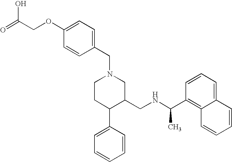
C1CC(C2=CC=CC=C2)C(CNC(C2=C3C(=CC=C2)C=CC=C3)C)CN1CC1=CC=C(OCC(=O)O)C=C1
